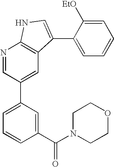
N1=CC(C2=CC=CC(C(N3CCOCC3)=O)=C2)=CC2=C1NC=C2C1=CC=CC=C1[EtO]
